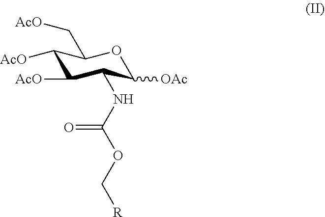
C1([AcO])C([AcO])C(NC(OC[R])=O)C([OAc])OC1C[AcO]
